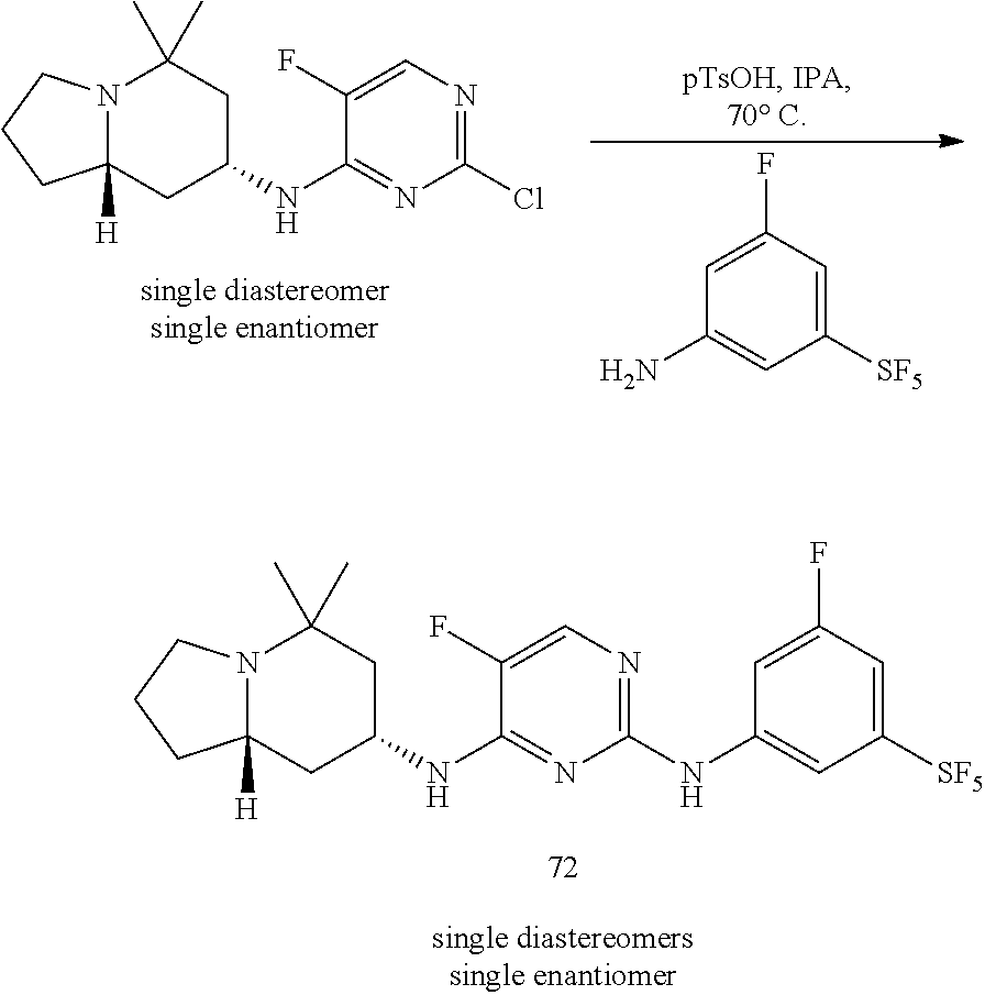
N12C([H])(CC(NC3=NC(Cl)=NC=C3F)CC1(C)C)CCC2.C1=C(F)C=C([SF5])C=C1N.N12C([H])(CC(NC3=NC(NC4=CC([SF5])=CC(F)=C4)=NC=C3F)CC1(C)C)CCC2
